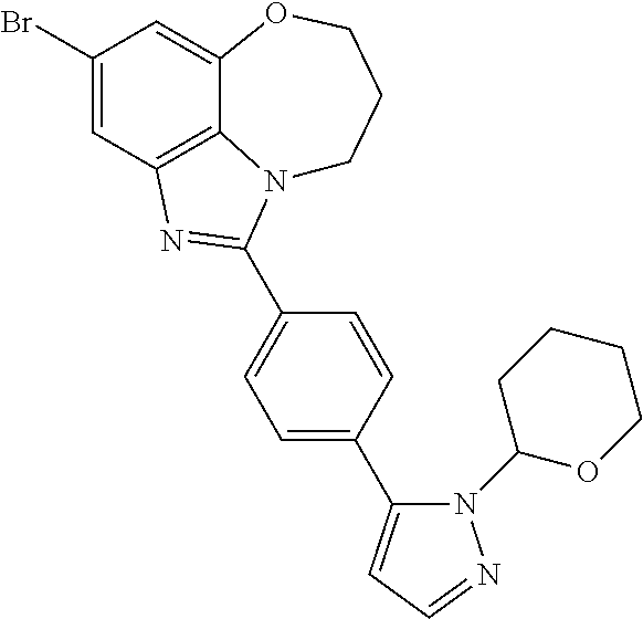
BrC1=CC2=C3C(=C1)OCCCN3C(C1=CC=C(C3=CC=NN3C3OCCCC3)C=C1)=N2
